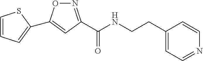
N1=C(C(NCCC2=CC=NC=C2)=O)C=C(C2=CC=CS2)O1
